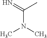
N=C(N(C)C)C
